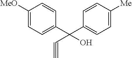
C1([MeO])=CC=C(C(C2=CC=C([Me])C=C2)(C#C)O)C=C1
